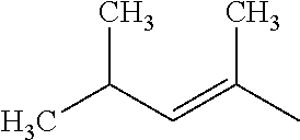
C(C=C(C)C)(C)C
